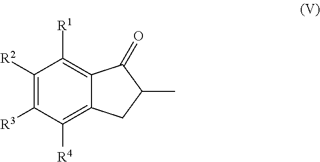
C1([R2])=C([R3])C([R4])=C2C(=C1[R1])C(=O)C(C)C2
